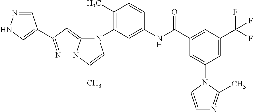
N1=C(C2=CNN=C2)C=C2N1C(C)=CN2C1=C(C)C=CC(NC(C2=CC(C(F)(F)F)=CC(N3C=CN=C3C)=C2)=O)=C1
